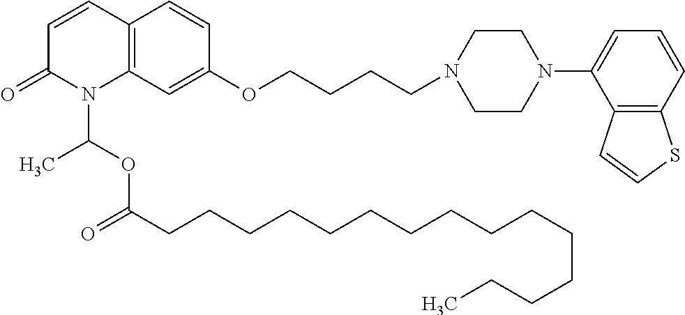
C1=CC2=C(N(C(OC(CCCCCCCCCCCCCCC)=O)C)C1=O)C=C(OCCCCN1CCN(C3=CC=CC4=C3C=CS4)CC1)C=C2
